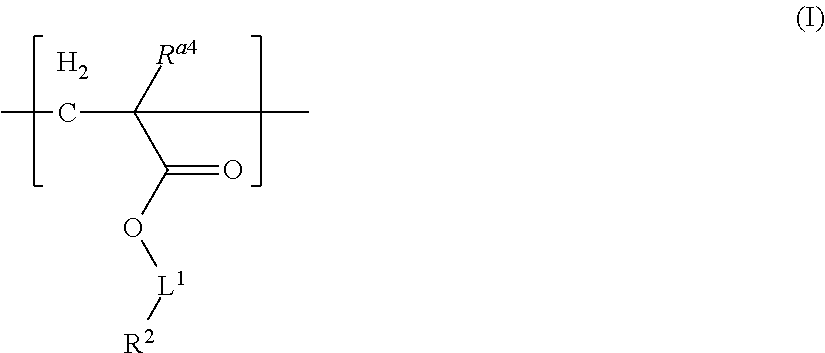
[Ra4]C(C(O[L1][R2])=O)(CC)C.[H2]
